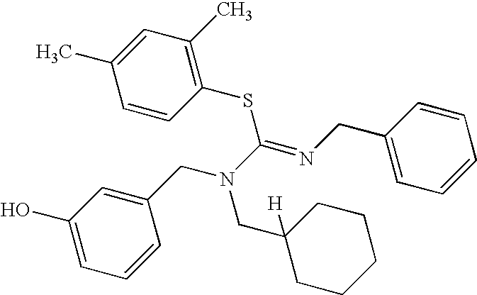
C1(O)=CC=CC(CN(CC2([H])CCCCC2)C(=NCC2=CC=CC=C2)SC2=C(C)C=C(C)C=C2)=C1
